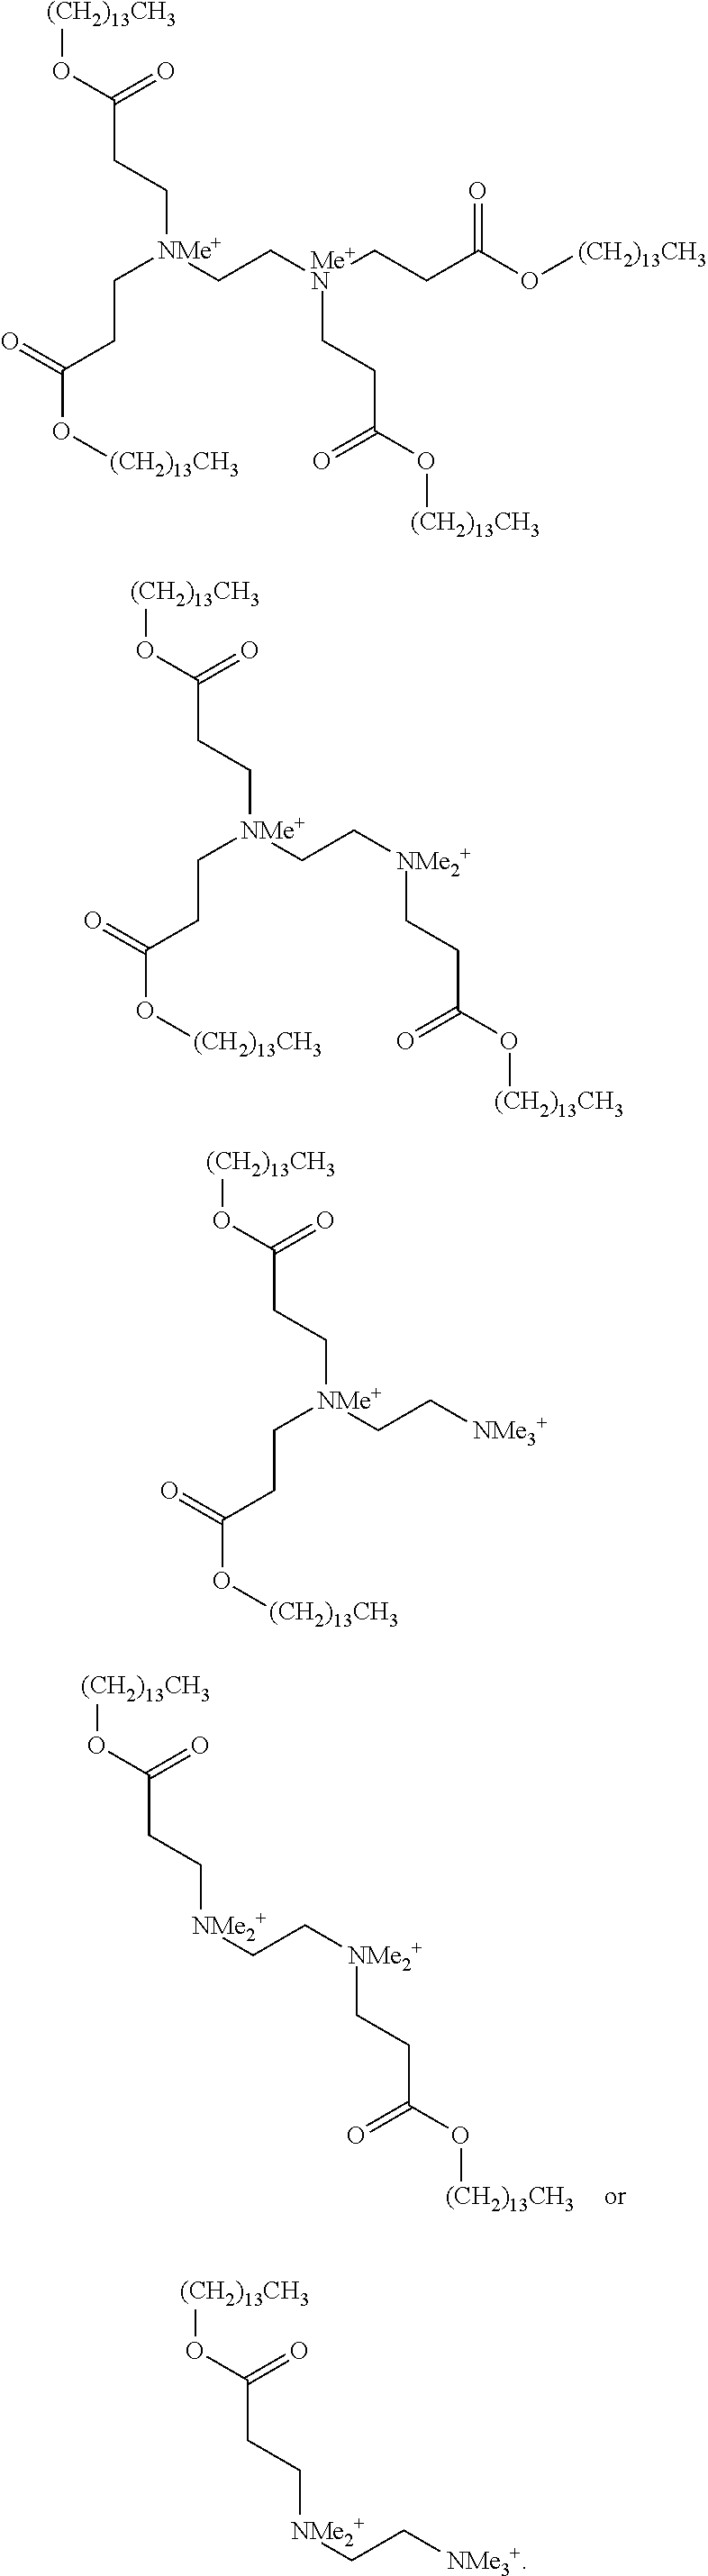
[(CH2)13CH3]OC(=O)CC[NMe2+]CC[NMe2+]CCC(O[(CH2)13CH3])=O.[(CH2)13CH3]OC(=O)CC[NMe+](CCC(=O)O[(CH2)13CH3])CC[Me+N](CCC(O[(CH2)13CH3])=O)CCC(O[(CH2)13CH3])=O.[(CH2)13CH3]OC(=O)CC[NMe+](CCC(=O)O[(CH2)13CH3])CC[NMe2+]CCC(O[(CH2)13CH3])=O.[(CH2)13CH3]OC(=O)CC[NMe+](CCC(=O)O[(CH2)13CH3])CC[NMe3+].[(CH2)13CH3]OC(=O)CC[NMe2+]CC[NMe3+]
